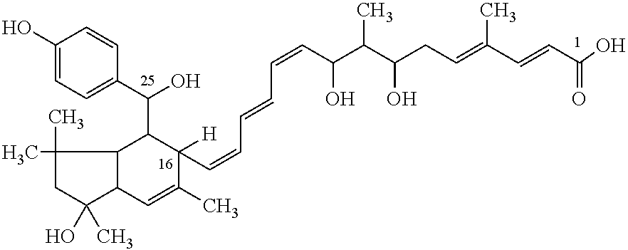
C1(C)(C)CC(O)(C)C2C1C(C(C1=CC=C(O)C=C1)O)C(C=CC=CC=CC(C(C(CC=C(C=CC(O)=O)C)O)C)O)([H])C(C)=C2
